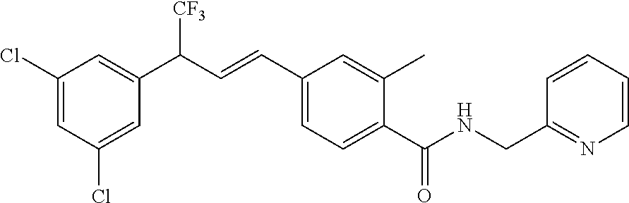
C1(Cl)=CC(Cl)=CC(C(C=CC2=CC=C(C(NCC3=NC=CC=C3)=O)C(C)=C2)[CF3])=C1
